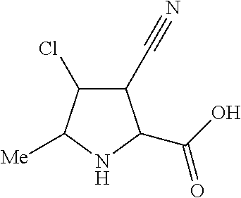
C1(Cl)C(C#N)C(C(O)=O)NC1[Me]
